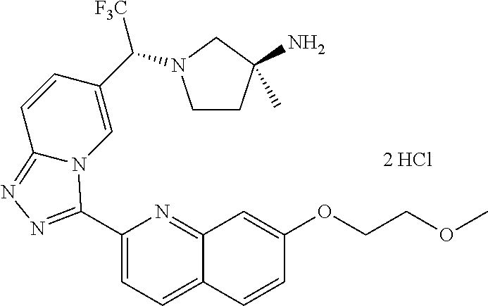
C1(C2=NN=C3N2C=C(C([F3C])N2CCC(N)(C)C2)C=C3)=CC=C2C(=N1)C=C(OCCOC)C=C2
